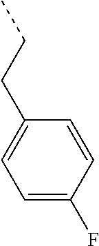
C(C)CC1=CC=C(F)C=C1
